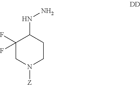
C1(F)(F)CN([Z])CCC1NN
